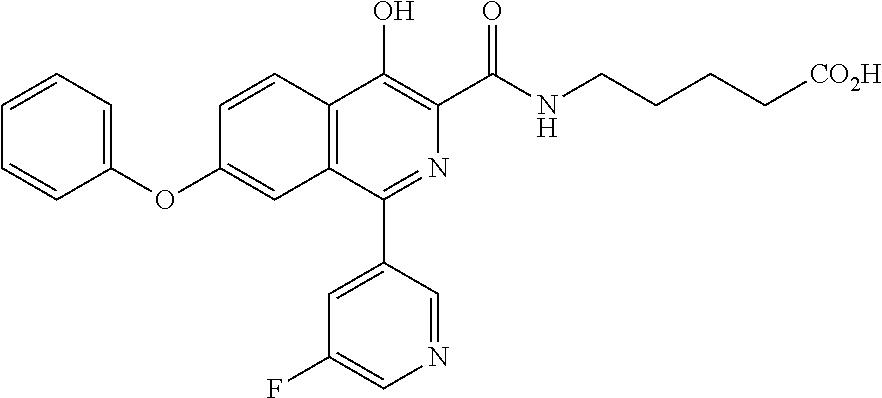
C1=CC=C(OC2=CC3=C(C=C2)C(O)=C(C(NCCCC[CO2H])=O)N=C3C2=CC(F)=CN=C2)C=C1
